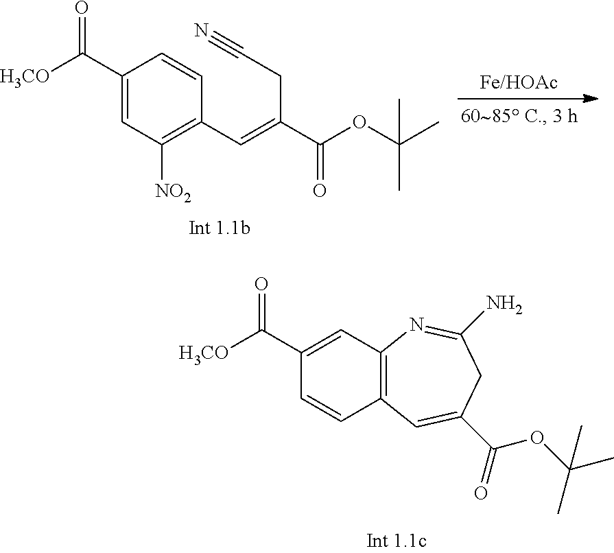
C1(C([H3CO])=O)=CC2=C(C=C1)C=C(C(OC(C)(C)C)=O)CC(N)=N2.C1(C([H3CO])=O)=CC([NO2])=C(C=C(CC#N)C(OC(C)(C)C)=O)C=C1
